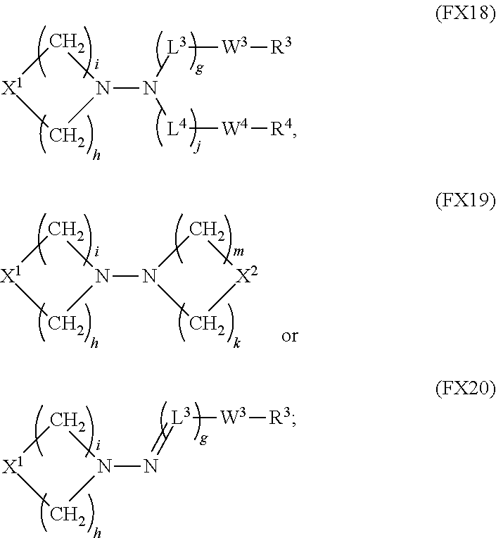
N1(N([L3][W3][R3])[L4][W4][R4])C[X1]C1.N1(N=[L3][W3][R3])C[X1]C1.N1(N2C[X2]C2)C[X1]C1
